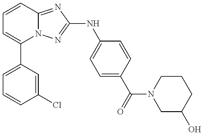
C1=C(C2=CC=CC3=NC(NC4=CC=C(C(=O)N5CC(O)CCC5)C=C4)=NN23)C=C(Cl)C=C1
